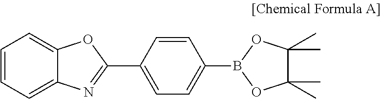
C1=CC=C2C(=C1)OC(C1=CC=C(B3OC(C)(C)C(C)(C)O3)C=C1)=N2
